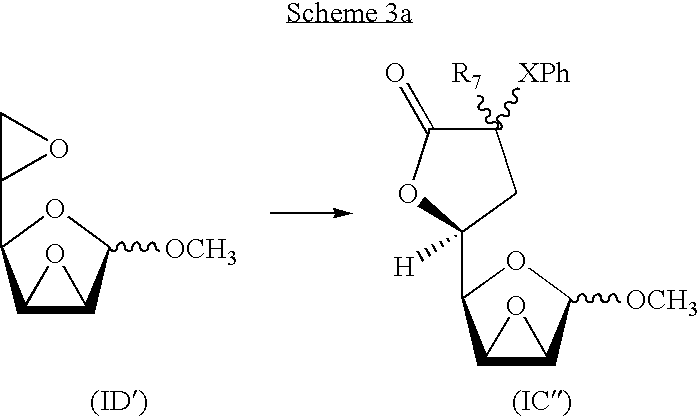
C1([XPh])([R7])C(=O)OC(C2C3C(C([OCH3])O2)O3)([H])C1.C1(C2C3C(C([OCH3])O2)O3)OC1
